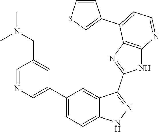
C1=NC=C(C2=CC=C3C(=C2)C(C2=NC4=C(N2)N=CC=C4C2=CSC=C2)=NN3)C=C1CN(C)C
